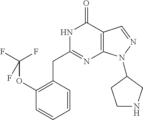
N1C(CC2=C(OC(F)(F)F)C=CC=C2)=NC2=C(C1=O)C=NN2C1CNCC1
